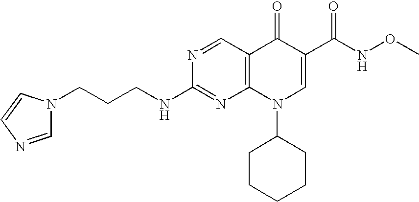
C(CNC1=NC2=C(C=N1)C(=O)C(C(NOC)=O)=CN2C1CCCCC1)CN1C=NC=C1
